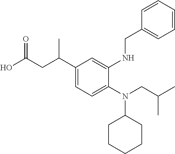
OC(CC(C1=CC=C(N(CC(C)C)C2CCCCC2)C(NCC2=CC=CC=C2)=C1)C)=O
